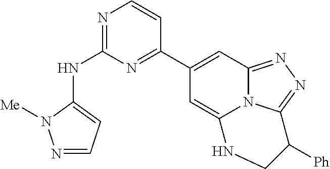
N1=C(NC2=CC=NN2[Me])N=C(C2=CC3=NN=C4N3C(=C2)NCC4[Ph])C=C1
